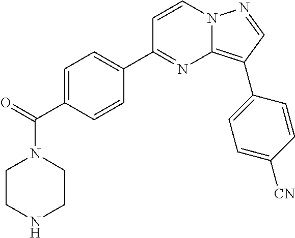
C(=O)(C1=CC=C(C2=NC3=C(C4=CC=C([CN])C=C4)C=NN3C=C2)C=C1)N1CCNCC1
